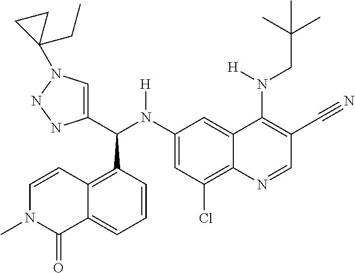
C1(N(C(C2=CN(C3(CC)CC3)NN2)C2=C3C(=CC=C2)C(=O)N(C)C=C3)[H])=CC(Cl)=C2C(=C1)C(N(CC(C)(C)C)[H])=C(C#N)C=N2
